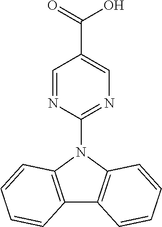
C1=NC(N2C3=C(C4=C2C=CC=C4)C=CC=C3)=NC=C1C(O)=O
